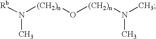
[Rb]N([(CH2)n]O[(CH2)n]N(C)C)C
